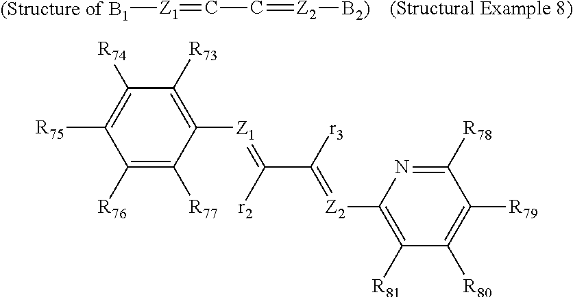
[(Structure of B1][Z1]=CC=[Z2][B2)].[(Structural Example 8)].C1([R76])=C([R77])C([Z1]=C(C([r3])=[Z2]C2=C([R81])C([R80])=C([R79])C([R78])=N2)[r2])=C([R73])C([R74])=C1[R75]
